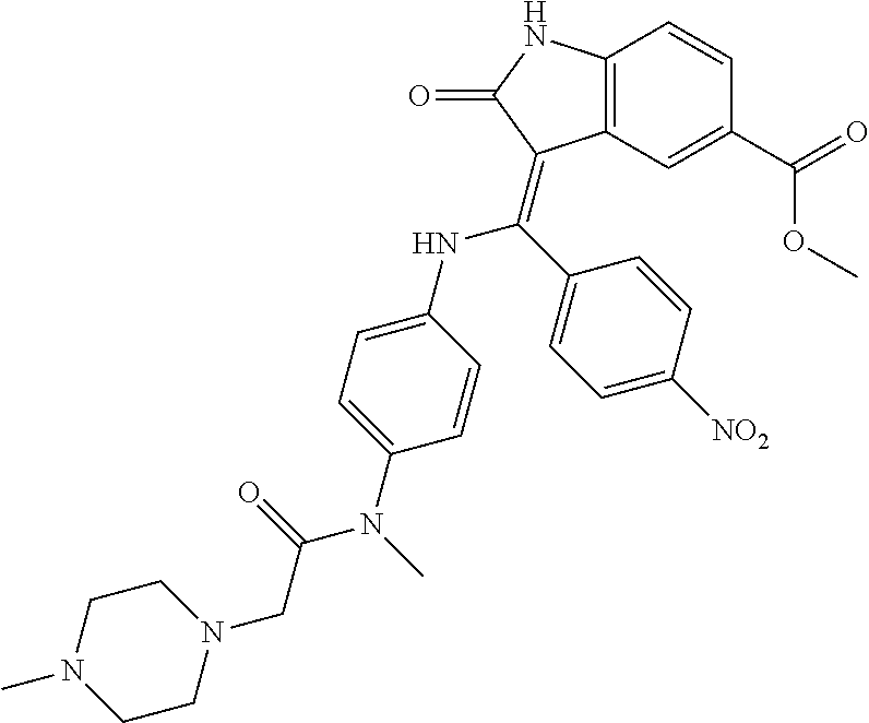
C1(C(=O)OC)=CC2=C(C=C1)NC(=O)C2=C(C1=CC=C([NO2])C=C1)NC1=CC=C(N(C)C(=O)CN2CCN(C)CC2)C=C1
